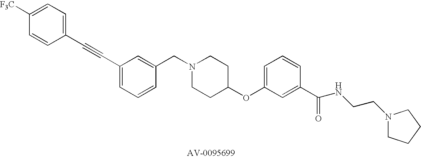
C1(CN2CCC(OC3=CC=CC(C(=O)NCCN4CCCC4)=C3)CC2)=CC(C#CC2=CC=C([F3C])C=C2)=CC=C1
